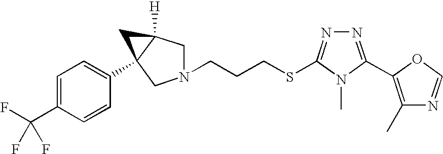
N1(CCCSC2=NN=C(C3=C(C)N=CO3)N2C)CC2([H])C(C3=CC=C(C(F)(F)F)C=C3)(C1)C2
